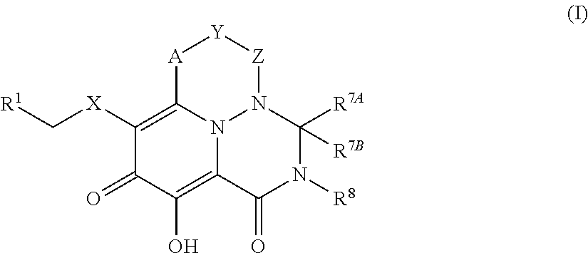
C1([X]C[R1])=C2N3C(=C(O)C1=O)C(=O)N([R8])C([R7A])([R7B])N3[Z][Y][A]2
